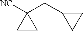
[NC]C1(CC2CC2)CC1
